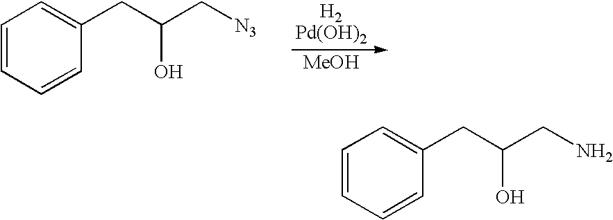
C1=CC=CC(CC(C[N3])O)=C1.[H2Pd(OH)2].[MeOH].C1=CC=CC(CC(CN)O)=C1
